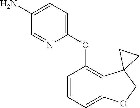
C1=CC=C2C(=C1OC1=CC=C(N)C=N1)C1(CO2)CC1
